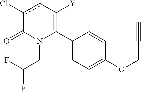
C1(C2=C([Y])cc(Cl)C(=O)N2CC(F)F)=CC=C(OCC#C)C=C1
